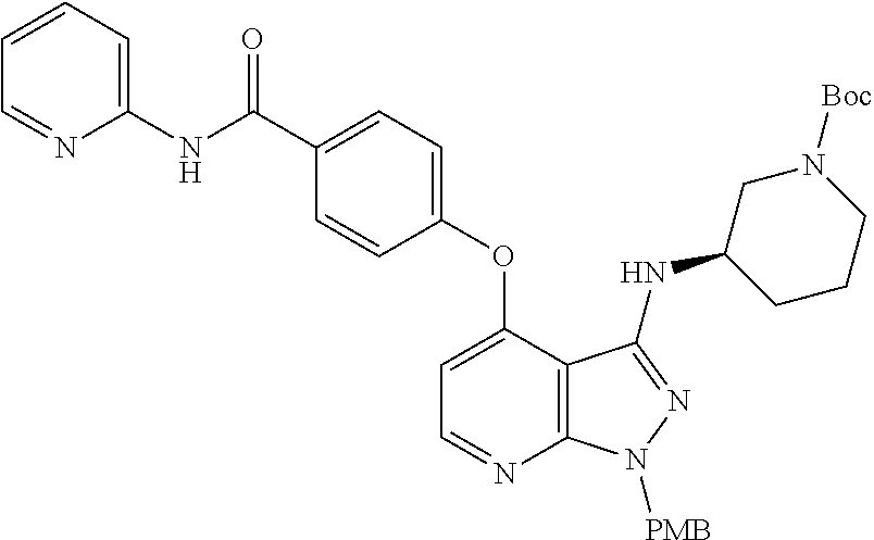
C1(NC(C2=CC=C(OC3=CC=NC4=C3C(NC3CCCN([Boc])C3)=NN4[PMB])C=C2)=O)=CC=CC=N1
